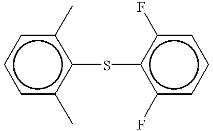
c1cc(C)c(Sc2c(F)cccc2F)c(C)c1
